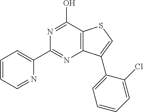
C1=CC=NC(C2=NC3=C(C(O)=N2)SC=C3C2=CC=CC=C2Cl)=C1
